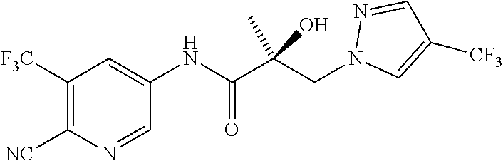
C1([F3C])=C([NC])N=CC(NC(C(CN2C=C([CF3])C=N2)(C)O)=O)=C1
